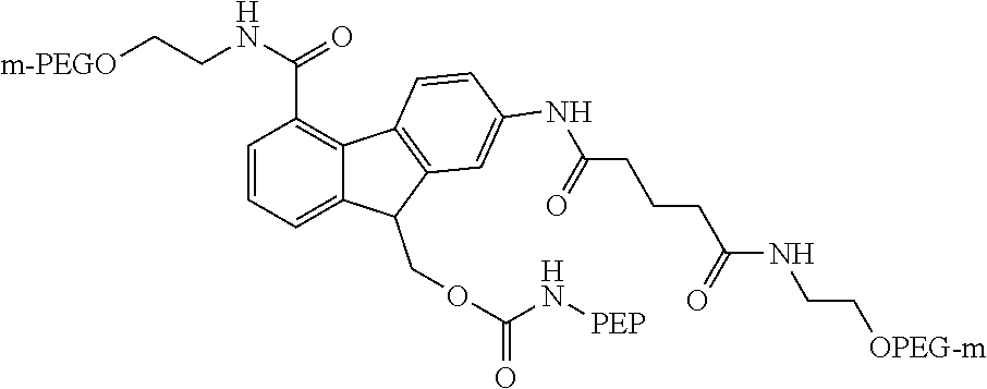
C1=CC=C2C(=C1C(NCC[m-PEGO])=O)C1=C(C=C(NC(CCCC(NCC[OPEG-m])=O)=O)C=C1)C2COC(=O)N[PEP]
